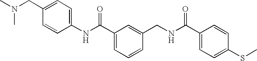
C1(NC(C2=CC=CC(CNC(C3=CC=C(SC)C=C3)=O)=C2)=O)=CC=C(CN(C)C)C=C1
